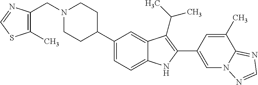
C1(C2CCN(CC3=C(C)SC=N3)CC2)=CC=C2C(=C1)C(C(C)C)=C(C1=CN3C(=NC=N3)C(C)=C1)N2
